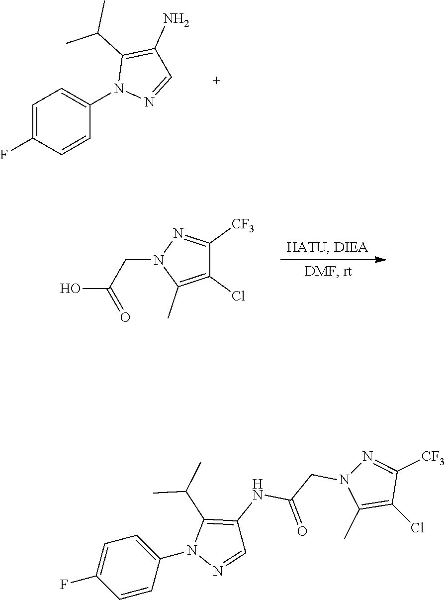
C1=C(F)C=CC(N2N=CC(N)=C2C(C)C)=C1.C1(Cl)=C(C)N(CC(O)=O)N=C1[CF3].C1=CC(N2N=CC(NC(CN3C(C)=C(Cl)C([CF3])=N3)=O)=C2C(C)C)=CC=C1F
